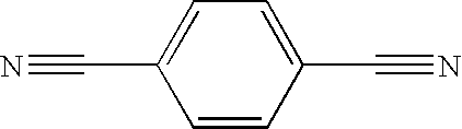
C1=CC(C#N)=CC=C1C#N
